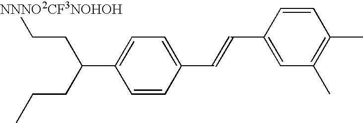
[NNNO2CF3NOHOH]CCC(C1=CC=C(C=CC2=CC(C)=C(C)C=C2)C=C1)CCC
